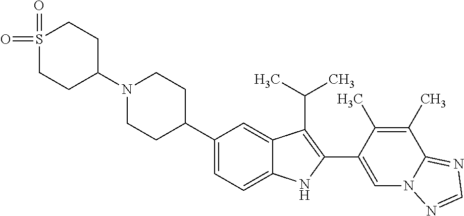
C1(C2CCN(C3CCS(=O)(=O)CC3)CC2)=CC=C2C(=C1)C(C(C)C)=C(C1=CN3C(=NC=N3)C(C)=C1C)N2
